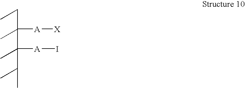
C(C(C(C(C)C)(C)[A]I)(C)[A][X])C
